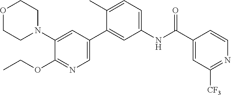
O1CCN(C2=CC(C3=CC(NC(C4=CC([CF3])=NC=C4)=O)=CC=C3C)=CN=C2OCC)CC1
